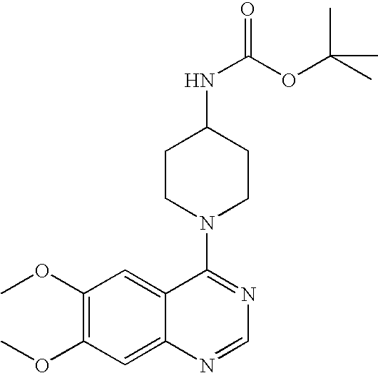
C1(OC)=C(OC)C=C2C(=C1)C(N1CCC(NC(=O)OC(C)(C)C)CC1)=NC=N2
